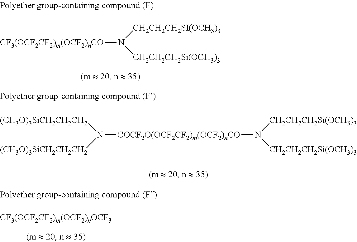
[CF3(OCF2CF2)m(OCF2)nCO]N([CH2CH2CH2SI(OCH3)3])[CH2CH2CH2Si(OCH3)3].N([COCF2O(OCF2CF2)m(OCF2)nCO]N([CH2CH2CH2Si(OCH3)3])[CH2CH2CH2Si(OCH3)3])([(CH3O)3SiCH2CH2CH2])[(CH3O)3SiCH2CH2CH2]
